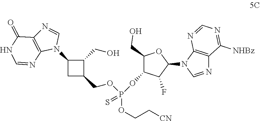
C1(N2C=NC3=C2N=CNC3=O)CC(COP(OC2C(CO)OC(N3C=NC4=C3N=CN=C4[NHBz])C2F)(OCC[CN])=S)C1CO
